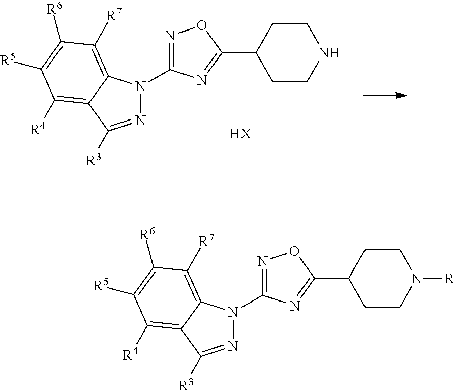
N1=C([R3])C2=C([R4])C([R5])=C([R6])C([R7])=C2N1C1=NOC(C2CCNCC2)=N1.[HX].N1=C([R3])C2=C([R4])C([R5])=C([R6])C([R7])=C2N1C1=NOC(C2CCN([R])CC2)=N1
